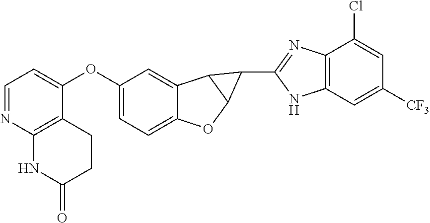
C1=NC2=C(C(OC3=CC=C4C(=C3)C3C(O4)C3C3=NC4=C(C=C([CF3])C=C4Cl)N3)=C1)CCC(=O)N2
